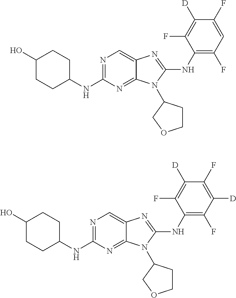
N1=C(NC2CCC(O)CC2)N=C2C(=C1)N=C(NC1=C(F)C=C(F)C([D])=C1F)N2C1CCOC1.N1=C(NC2CCC(O)CC2)N=C2C(=C1)N=C(NC1=C(F)C([D])=C(F)C([D])=C1F)N2C1CCOC1
